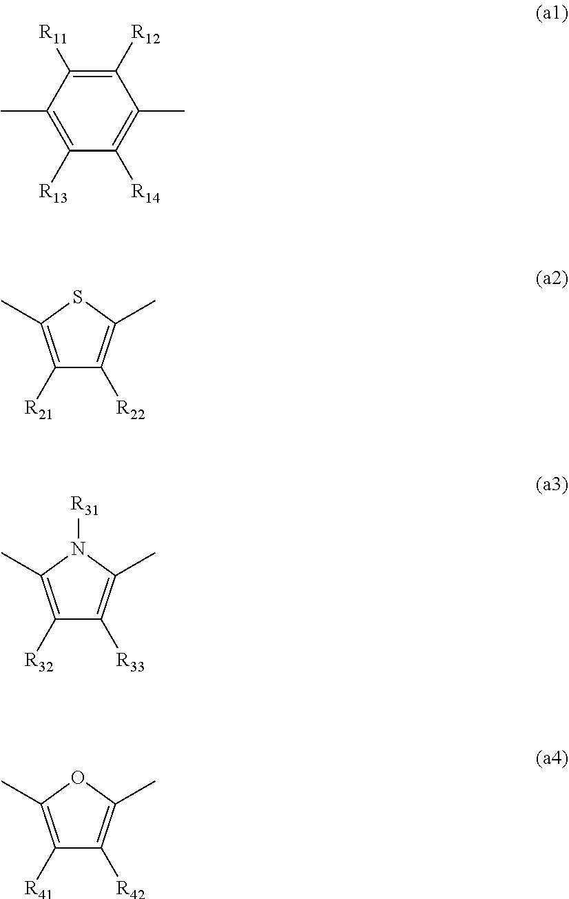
C1(C)=C([R13])C([R14])=C(C)C([R12])=C1[R11].C1([R21])=C(C)SC(C)=C1[R22].C1([R32])=C(C)N([R31])C(C)=C1[R33].C1([R41])=C(C)OC(C)=C1[R42]
